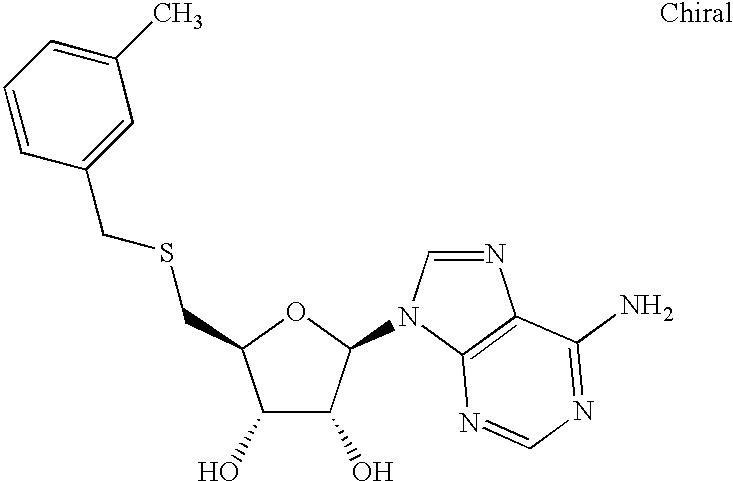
C1(O)C(O)C(N2C=NC3=C2N=CN=C3N)OC1CSCC1=CC(C)=CC=C1
